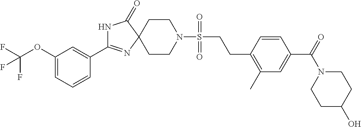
C1CN(S(=O)(CCC2=C(C)C=C(C(=O)N3CCC(O)CC3)C=C2)=O)CCC12C(=O)NC(C1=CC(OC(F)(F)F)=CC=C1)=N2
